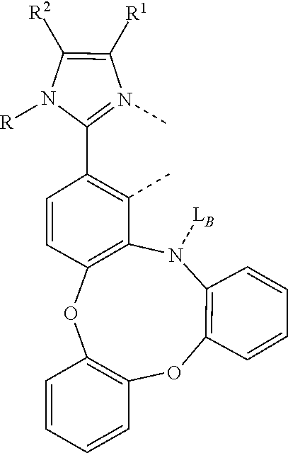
C1([R2])=C([R1])N(C)=C(C2=C(C)C3=C(OC4=C(OC5=C(N3[LB])C=CC=C5)C=CC=C4)C=C2)N1[R]
